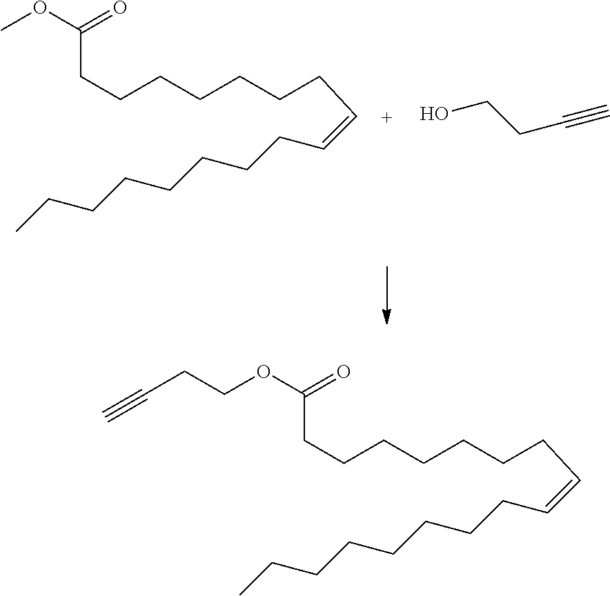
C(=CCCCCCCCC)CCCCCCCC(=O)OC.OCCC#C.C(=CCCCCCCCC)CCCCCCCC(=O)OCCC#C
